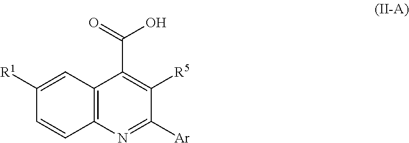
C1([R1])=CC2=C(C=C1)N=C([Ar])C([R5])=C2C(=O)O
